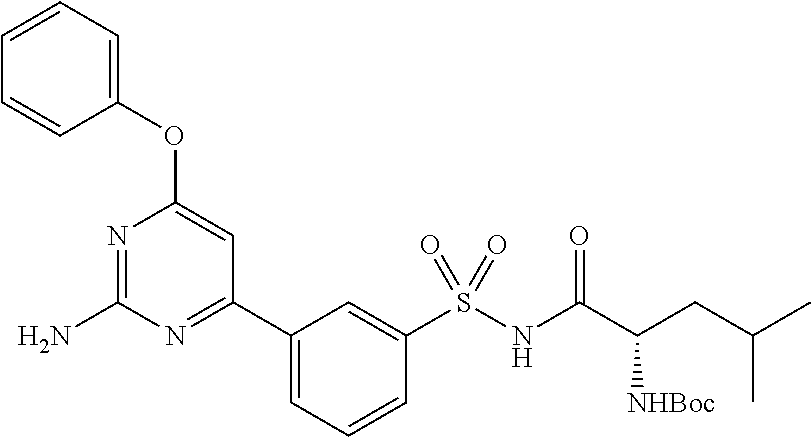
N1=C(N)N=C(C2=CC=CC(S(NC(C(CC(C)C)[NHBoc])=O)(=O)=O)=C2)C=C1OC1=CC=CC=C1
